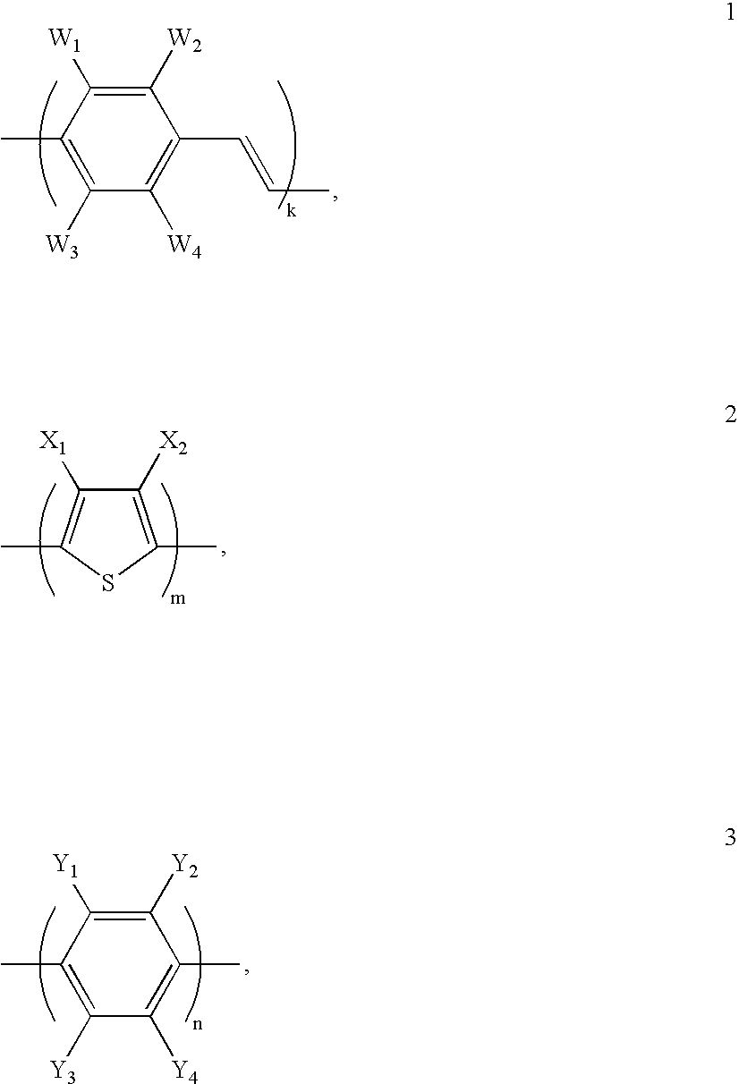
C1(C)=C([W3])C([W4])=C(C=CC)C([W2])=C1[W1].C1([X2])=C(C)SC(C)=C1[X1].C1(C)=C([Y3])C([Y4])=C(C)C([Y2])=C1[Y1]
